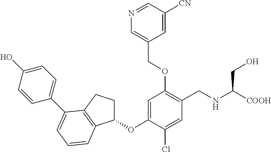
C1(OC2=CC(OCC3=CN=CC([CN])=C3)=C(CNC([COOH])CO)C=C2Cl)CCC2=C1C=CC=C2C1=CC=C(O)C=C1
